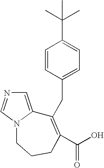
C1=C2N(C=N1)CCCC(C(O)=O)=C2CC1=CC=C(C(C)(C)C)C=C1
